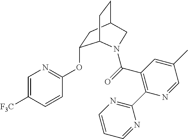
C1=C([F3C])C=CC(OC2CC3CCC2N(C(=O)C2=C(C4=NC=CC=N4)N=CC(C)=C2)C3)=N1
